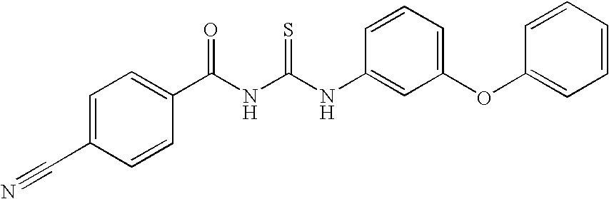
C(NC(NC1=CC(OC2=CC=CC=C2)=CC=C1)=S)(=O)C1=CC=C(C#N)C=C1
